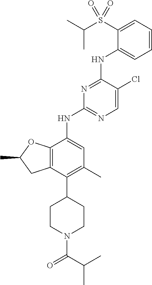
C1=CC=C(S(C(C)C)(=O)=O)C(NC2=NC(NC3=CC(C)=C(C4CCN(C(C(C)C)=O)CC4)C4=C3OC(C)C4)=NC=C2Cl)=C1
